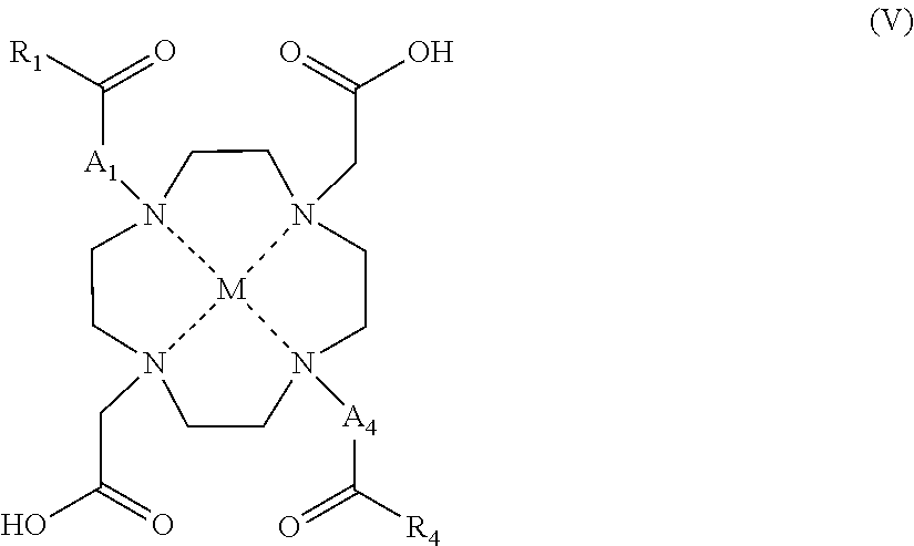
N12(CC(O)=O)CCN3([A1]C([R1])=O)CCN4(CC(=O)O)CCN([A4]C([R4])=O)(CC1)[M]243
